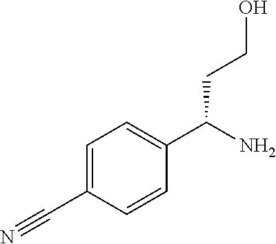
C1=C(C#N)C=CC(C(N)CCO)=C1
